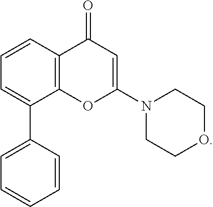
C1=CC2=C(C(C3=CC=CC=C3)=C1)OC(N1CCOCC1)=CC2=O
